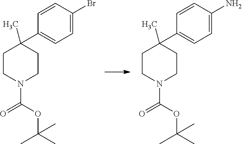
C1=C(Br)C=CC(C2(C)CCN(C(OC(C)(C)C)=O)CC2)=C1.C1=C(N)C=CC(C2(C)CCN(C(OC(C)(C)C)=O)CC2)=C1
